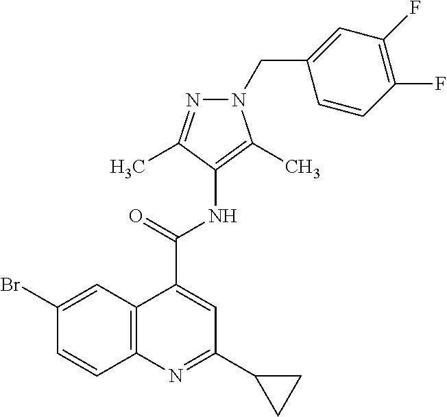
C1=CC(F)=C(F)C=C1CN1C(C)=C(NC(C2=CC(C3CC3)=NC3=C2C=C(Br)C=C3)=O)C(C)=N1
